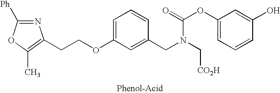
N1=C([Ph])OC(C)=C1CCOC1=CC=CC(CN(C[CO2H])C(=O)OC2=CC=CC(O)=C2)=C1
